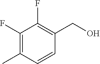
C1(F)=C(C)C=CC(CO)=C1F
